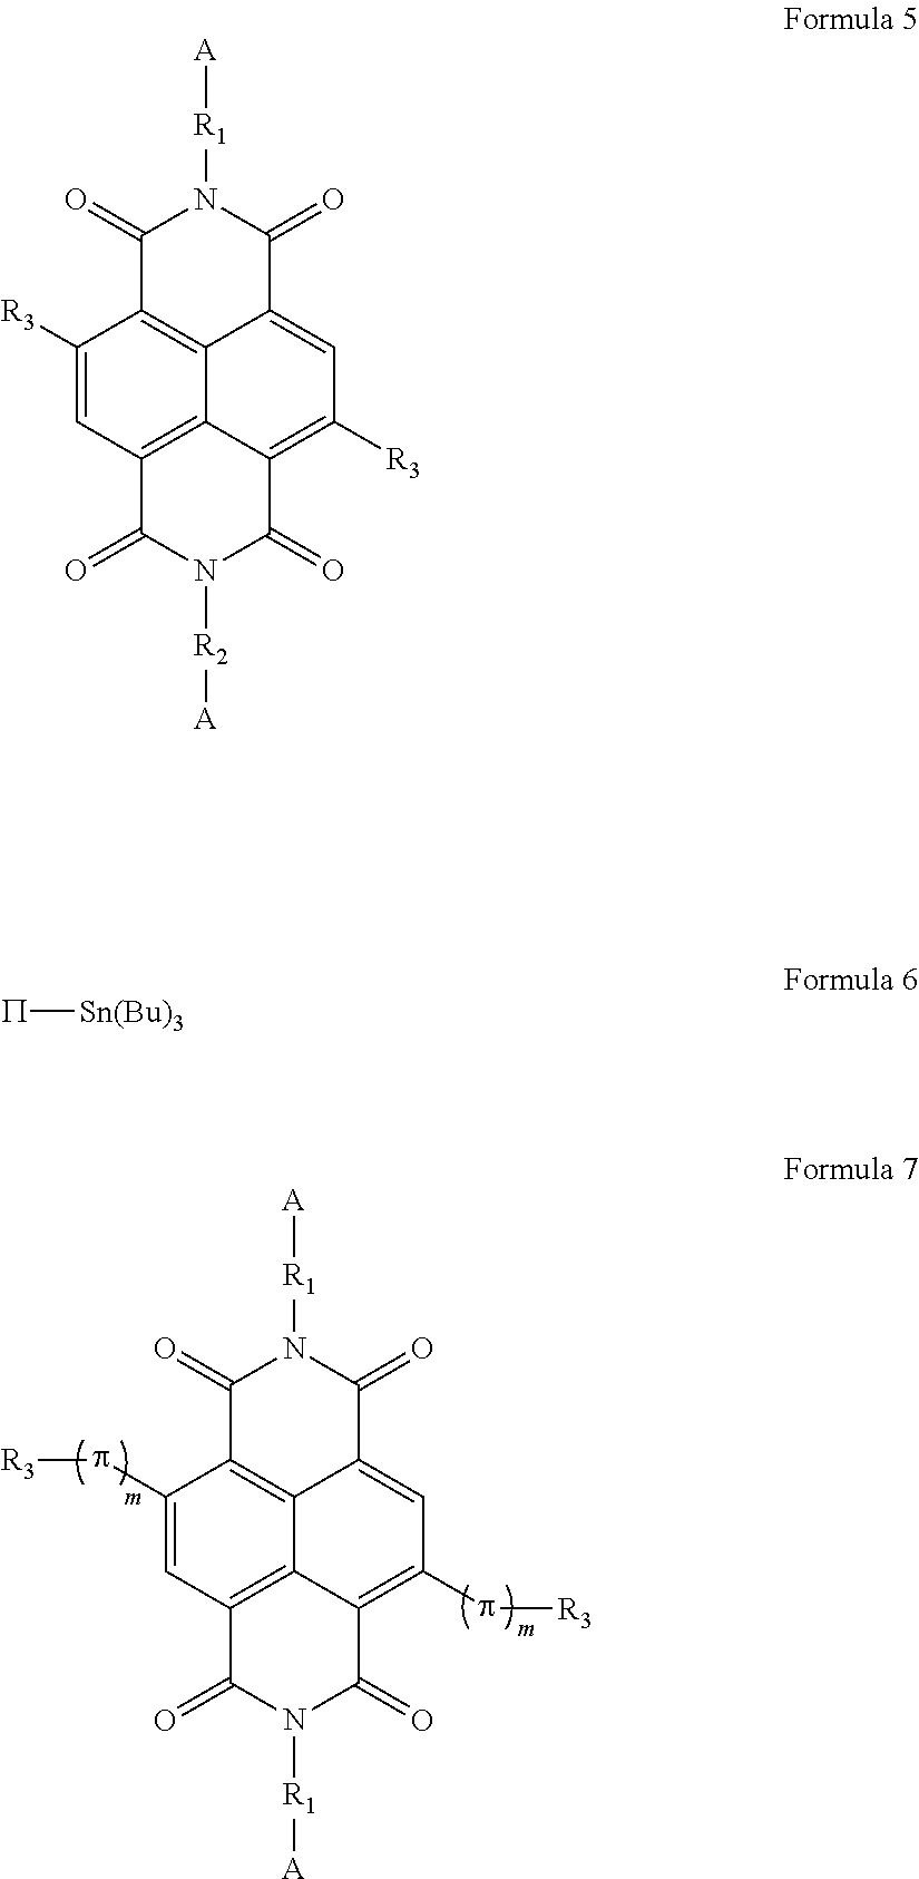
C1(p[R3])=CC2=C3C4=C1C(=O)N([R1][A])C(=O)C4=CC(p[R3])=C3C(=O)N([R1][A])C2=O.C1([R3])=CC2=C3C4=C1C(=O)N([R1][A])C(=O)C4=CC([R3])=C3C(=O)N([R2][A])C2=O.P[Sn(Bu)3]
